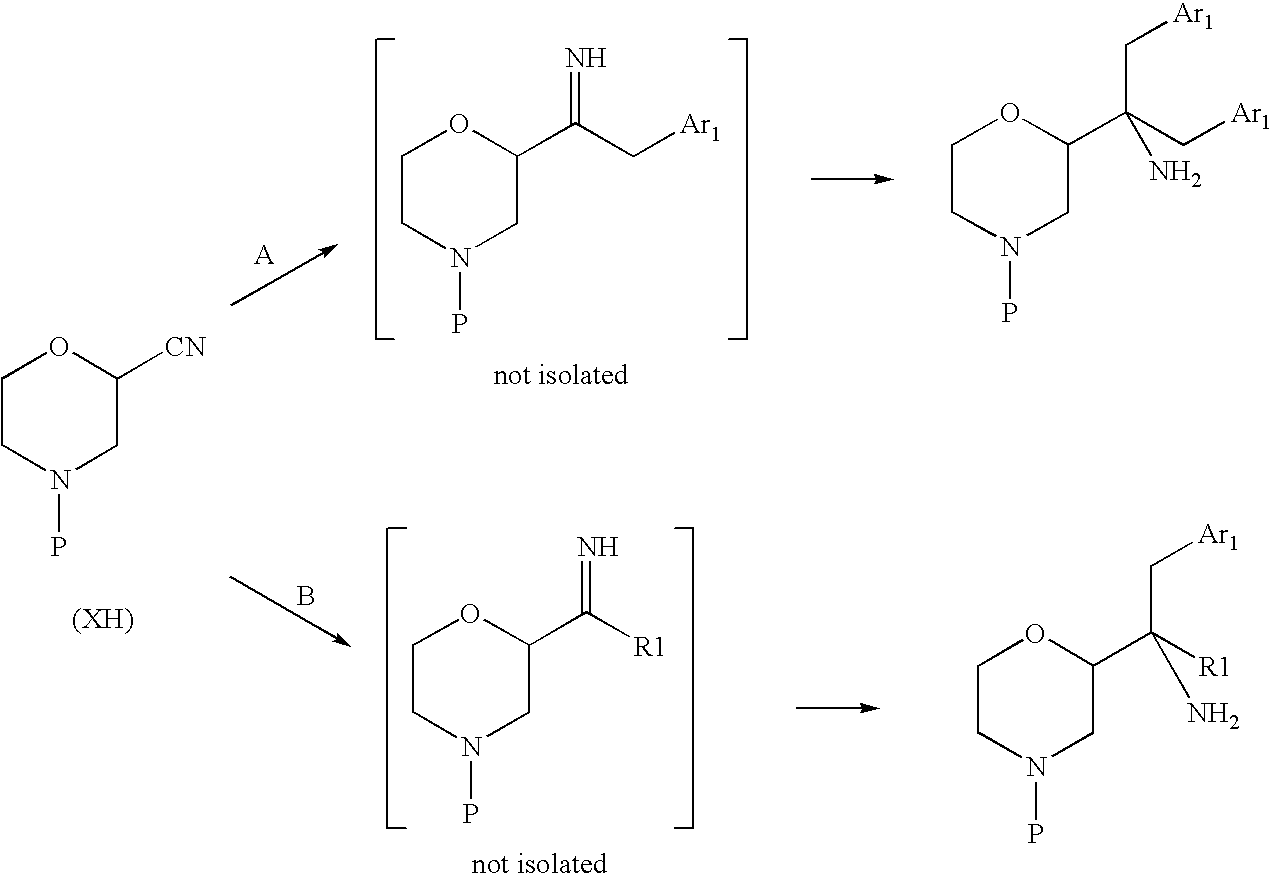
C1CN(P)CC([CN])O1.B.C1CN(P)CC(C([R1])=N)O1.C1CN(P)CC(C([R1])(C[Ar1])N)O1.C1CN(P)CC(C(=N)C[Ar1])O1.C1CN(P)CC(C(C[Ar1])(C[Ar1])N)O1
